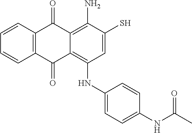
C12=C(C(=O)C3=C(NC4=CC=C(NC(C)=O)C=C4)C=C(S)C(N)=C3C1=O)C=CC=C2
